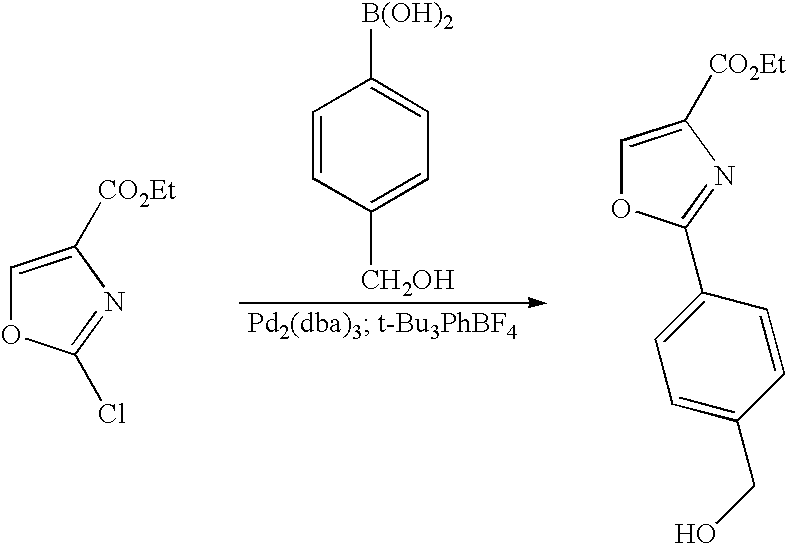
C1=CC([CH2OH])=CC=C1[B(OH)2].C1=C([CO2Et])N=C(Cl)O1.C1=C([CO2Et])N=C(C2=CC=C(CO)C=C2)O1
